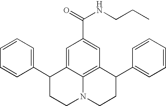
C1=CC=C(C2CCN3C4=C(C(C5=CC=CC=C5)CC3)C=C(C(NCCC)=O)C=C24)C=C1
